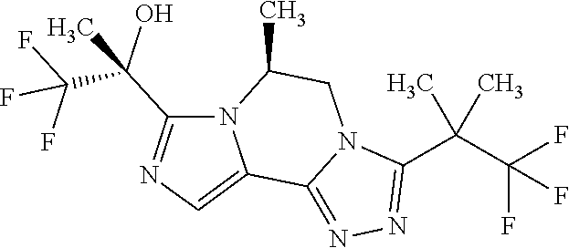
C1(C(C(F)(F)F)(O)C)=NC=C2N1C(C)CN1C2=NN=C1C(C(F)(F)F)(C)C
